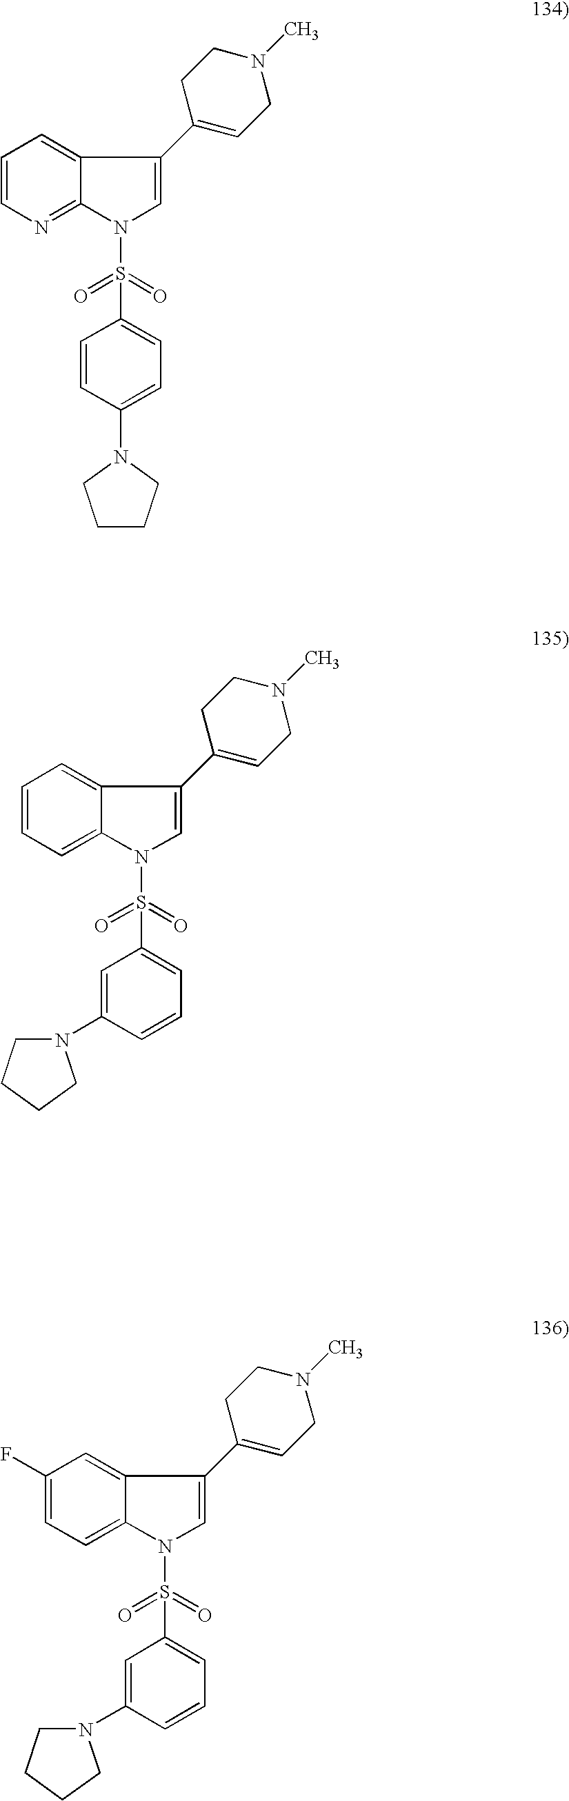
C1=CN=C2C(=C1)C(C1=CCN(C)CC1)=CN2S(=O)(=O)C1=CC=C(N2CCCC2)C=C1.C1=CC=C2C(=C1)C(C1=CCN(C)CC1)=CN2S(=O)(=O)C1=CC=CC(N2CCCC2)=C1.C1(F)=CC=C2C(=C1)C(C1=CCN(C)CC1)=CN2S(=O)(=O)C1=CC=CC(N2CCCC2)=C1
